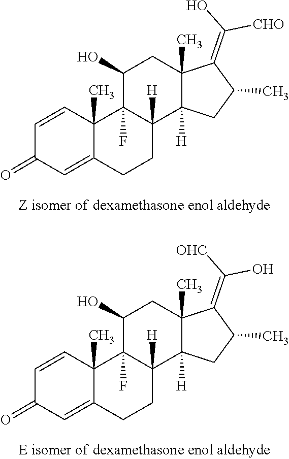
C(=C1C2(C)C([H])(CC1C)C1([H])CCC3=CC(=O)C=CC3(C)C1(F)C(O)C2)(O)[CHO].C(=C1C2(C)C([H])(CC1C)C1([H])CCC3=CC(=O)C=CC3(C)C1(F)C(O)C2)([OHC])O
